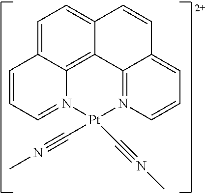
C1=C2C3=C4C(=C1)C=CC1=CC=CN(=C41)[Pt](C#NC)(C#NC)N3=CC=C2
